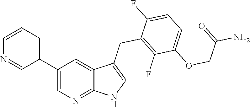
C1(C2=CC=CN=C2)=CN=C2C(=C1)C(CC1=C(F)C(OCC(=O)N)=CC=C1F)=CN2
